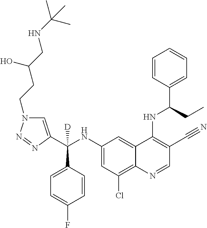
C1=C(C(NC2=CC(Cl)=C3C(=C2)C(NC(C2=CC=CC=C2)CC)=C(C#N)C=N3)(C2=CC=C(F)C=C2)[D])N=NN1CCC(CNC(C)(C)C)O
